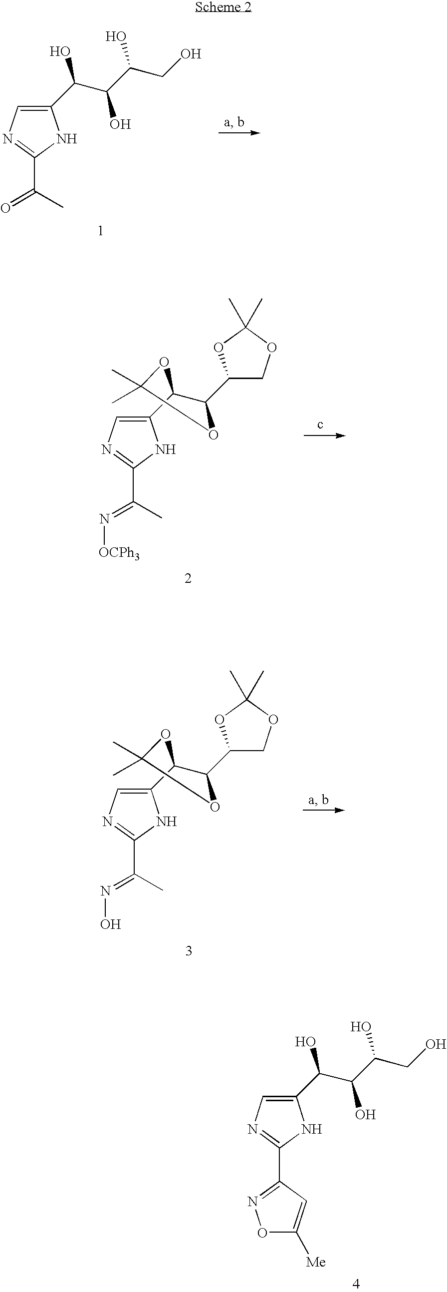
C1(C(C(C(CO)O)O)O)=CN=C(C(=O)C)N1.C1(C2C(C3COC(C)(C)O3)OC(C)(C)O2)=CN=C(C(=N[OCPh3])C)N1.C1(C2C(C3COC(C)(C)O3)OC(C)(C)O2)=CN=C(C(=NO)C)N1.C1(C(C(C(CO)O)O)O)=CN=C(C2=NOC([Me])=C2)N1
